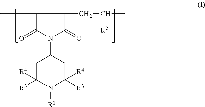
C1C([R3])([R4])N([R1])C([R3])([R4])CC1N1C(=O)C(CC(C)[R2])C(C)C1=O
